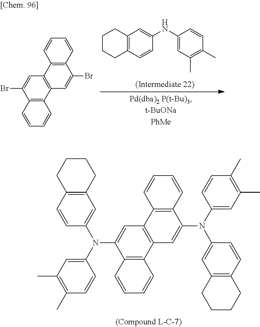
C12=C(C3=C(C=C1N(C1=CC(C)=C(C)C=C1)C1=CC4=C(C=C1)CCCC4)C1=C(C(N(C4=CC(C)=C(C)C=C4)C4=CC5=C(C=C4)CCCC5)=C3)C=CC=C1)C=CC=C2.C1CCC2=C(C1)C=C(NC1=CC(C)=C(C)C=C1)C=C2.C12=C(C3=C(C=C1Br)C1=C(C(Br)=C3)C=CC=C1)C=CC=C2
